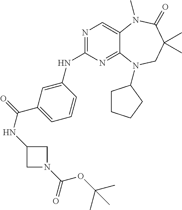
N1=C(NC2=CC(C(=O)NC3CN(C(OC(C)(C)C)=O)C3)=CC=C2)N=C2C(=C1)N(C)C(=O)C(C)(C)CN2C1CCCC1
